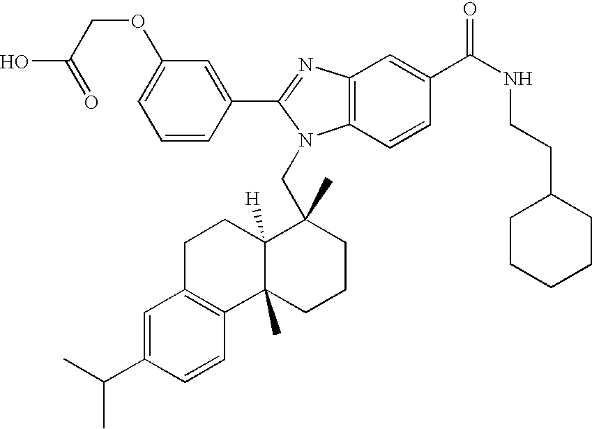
C1=CC(C2=NC3=C(N2CC2(C)C4([H])C(C)(CCC2)C2=C(CC4)C=C(C(C)C)C=C2)C=CC(C(NCCC2CCCCC2)=O)=C3)=CC(OCC(=O)O)=C1
